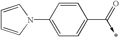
C1=CN(C2=CC=C(C(=O)->*)C=C2)C=C1
